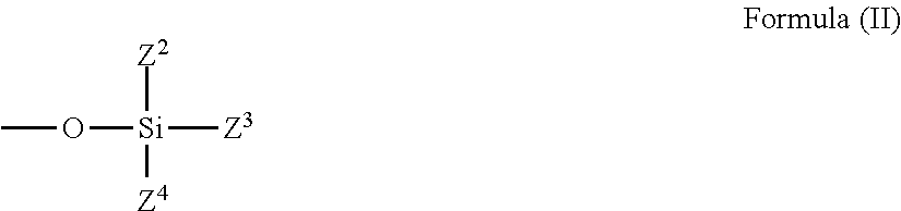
[Z2][Si]([Z4])(OC)[Z3]
